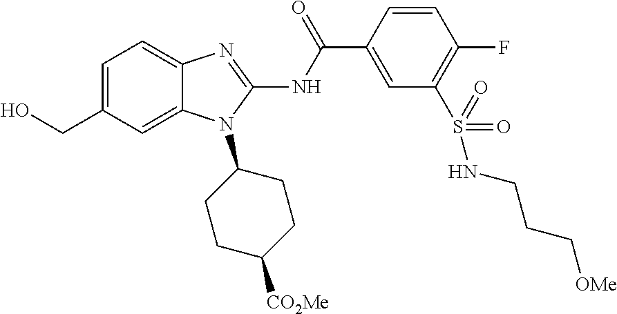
C1=C(CO)C=C2C(=C1)N=C(NC(C1=CC(S(=O)(=O)NCCC[OMe])=C(F)C=C1)=O)N2C1CCC([CO2Me])CC1
